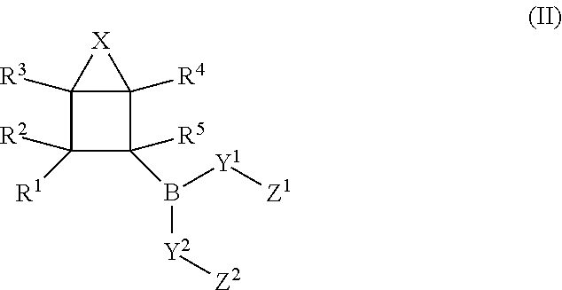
C12([R3])C([R2])([R1])C([R5])(B([Y2][Z2])[Y1][Z1])C1([R4])[X]2
